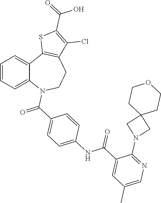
C1=CC=C2C(=C1)C1=C(CCN2C(C2=CC=C(NC(C3=CC(C)=CN=C3N3CC4(C3)CCOCC4)=O)C=C2)=O)C(Cl)=C(C(=O)O)S1
